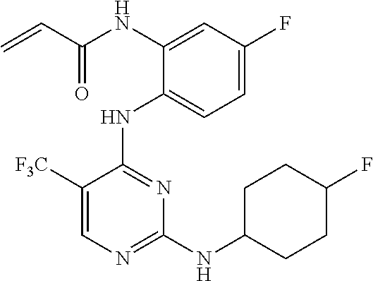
C=CC(NC1=CC(F)=CC=C1NC1=NC(NC2CCC(F)CC2)=NC=C1[F3C])=O
